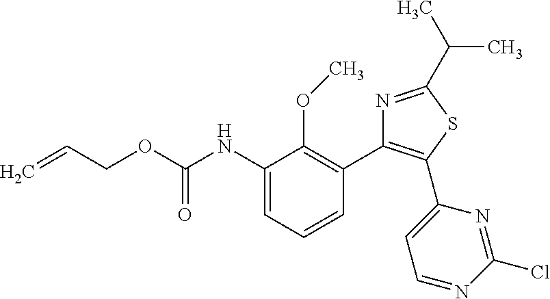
C1(NC(OCC=C)=O)=CC=CC(C2=C(C3=CC=NC(Cl)=N3)SC(C(C)C)=N2)=C1OC
